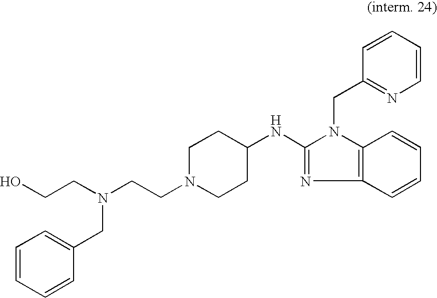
C1N(CCN(CCO)CC2=CC=CC=C2)CCC(NC2=NC3=C(N2CC2=NC=CC=C2)C=CC=C3)C1
